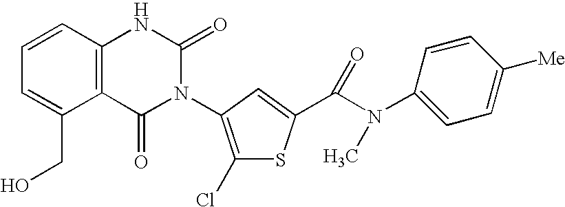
C12=C(C=CC=C1CO)NC(=O)N(C1=C(Cl)SC(C(N(C3=CC=C([Me])C=C3)C)=O)=C1)C2=O
